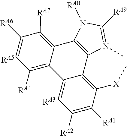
C1=C([RA6])C([RA7])=C2C(=C1[RA4])C1=CC([RA2])=C([RA1])C([X]C)=C1C1=C2N([RA8])C([RA9])=N1C.[RA3].[RA5]
